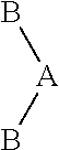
B[A]B
